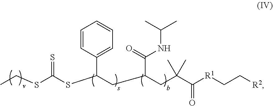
CCSC(SC(CC(CC(C([R1]CC[R2])=O)(C)C)C(=O)NC(C)C)C1=CC=CC=C1)=S
